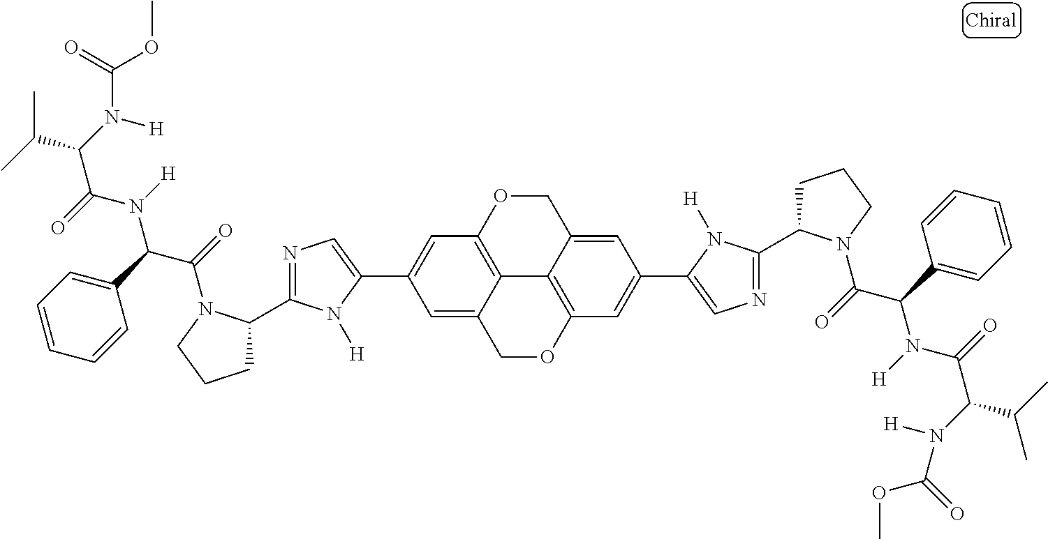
C12=C3OCC4=CC(C5=CN=C(C6CCCN6C(=O)C(C6=CC=CC=C6)N([H])C(=O)C(C(C)C)N([H])C(=O)OC)N5[H])=CC(=C14)OCC2=CC(C1=CN=C(C2CCCN2C(=O)C(C2=CC=CC=C2)N([H])C(=O)C(N([H])C(=O)OC)C(C)C)N1[H])=C3
